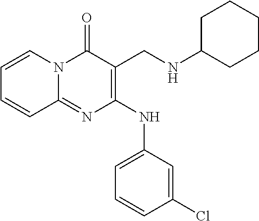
C1=CC(Cl)=CC(NC2=C(CNC3CCCCC3)C(=O)N3C(=N2)C=CC=C3)=C1
